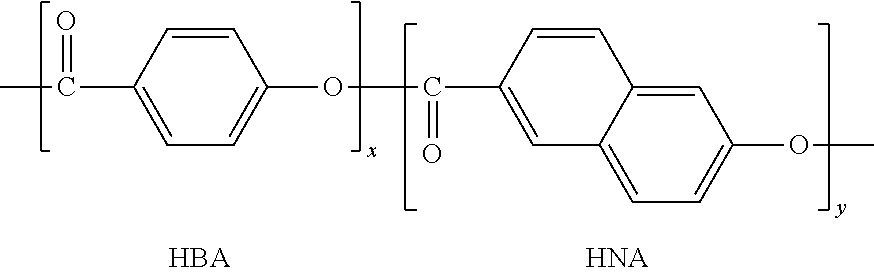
C1=C(C(C)=O)C=CC(OC(C2=CC3=CC=C(OC)C=C3C=C2)=O)=C1
